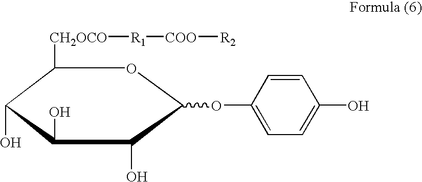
C1([CH2OCO][R1][COO][R2])C(O)C(O)C(O)C(OC2=CC=C(O)C=C2)O1
